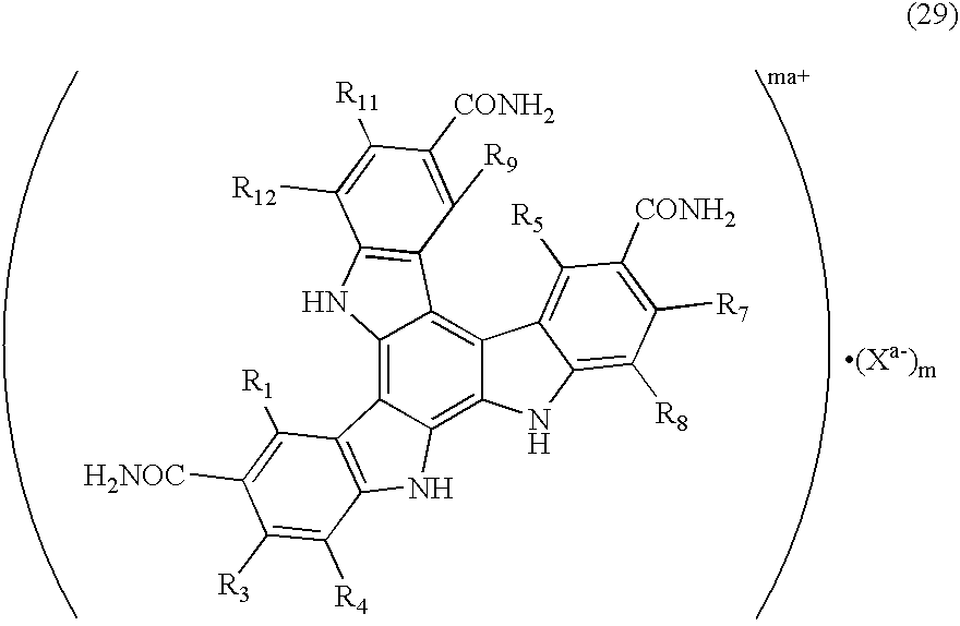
C12=C3C(=C4C(=C1C1=C(N2)C([R12])=C([R11])C([CONH2])=C1[R9])C1=C([R5])C([CONH2])=C([R7])C([R8])=C1N4)NC1=C3C([R1])=C([H2NOC])C([R3])=C1[R4]
